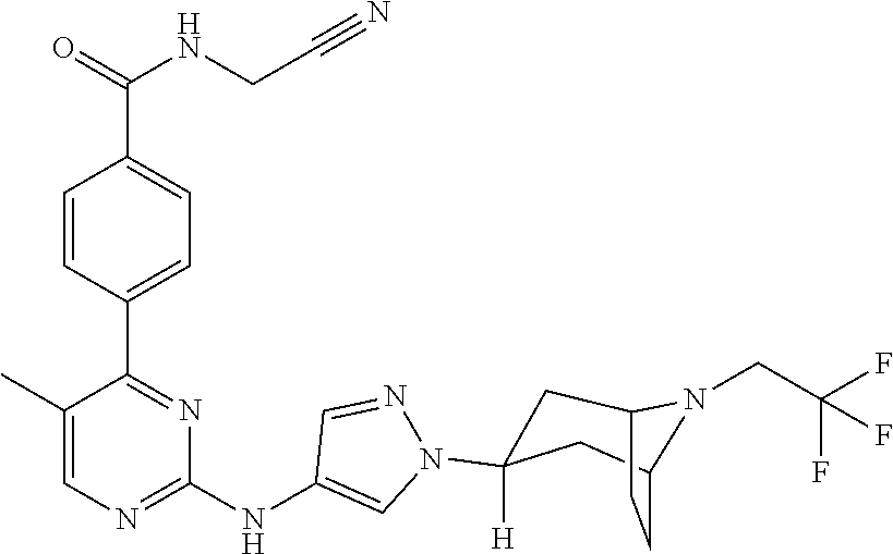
C1(C2=NC(NC3=CN(C4([H])CC5CCC(C4)N5CC(F)(F)F)N=C3)=NC=C2C)=CC=C(C(=O)NCC#N)C=C1
